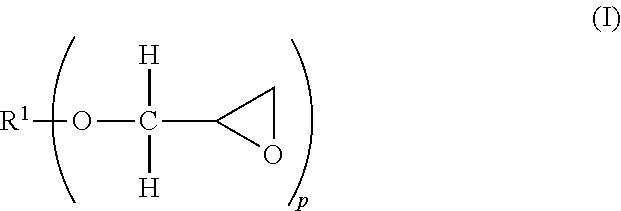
[R1]OC([H])([H])C1OC1
